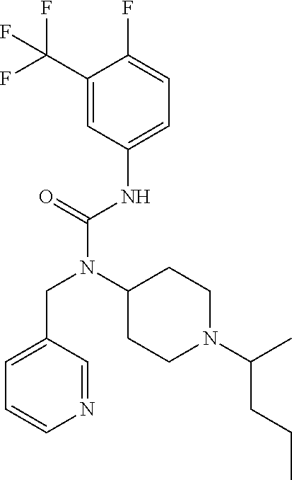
C1=C(CN(C(NC2=CC=C(F)C(C(F)(F)F)=C2)=O)C2CCN(C(CCC)C)CC2)C=NC=C1
